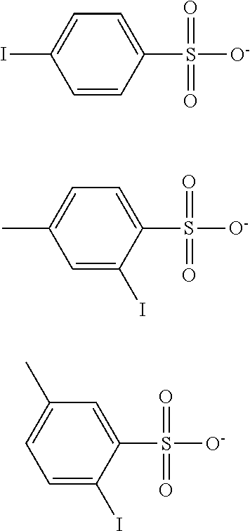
C1(S(=O)([O-])=O)=CC=C(I)C=C1.C1(S(=O)([O-])=O)=CC=C(C)C=C1I.C1(S(=O)([O-])=O)=CC(C)=CC=C1I
